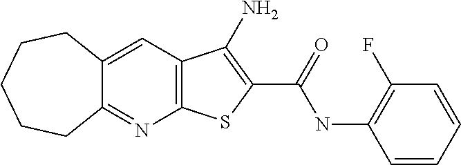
C12=C(C=C3C(=N1)CCCCC3)C(N)=C(C(NC1=C(F)C=CC=C1)=O)S2
